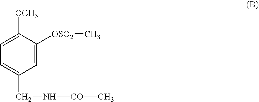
C1=C([OSO2]C)C([OCH3])=CC=C1CN[CO]C
